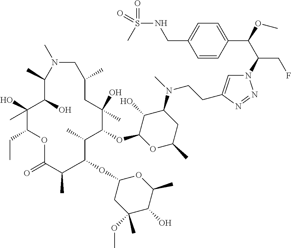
N1=NN(C(C(C2=CC=C(CNS(=O)(C)=O)C=C2)OC)CF)C=C1CCN(C1C(O)C(OC2C(C)C(OC3CC(OC)(C)C(O)C(C)O3)C(C)C(=O)OC(CC)C(O)(C)C(O)C(C)N(C)CC(C)CC2(O)C)OC(C)C1)C
